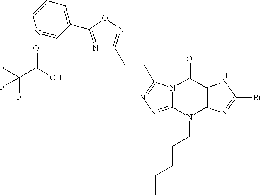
N12C(=NN=C1CCC1=NOC(C3=CC=CN=C3)=N1)N(CCCCC)C1=C(C2=O)NC(Br)=N1.C(C(O)=O)(F)(F)F
